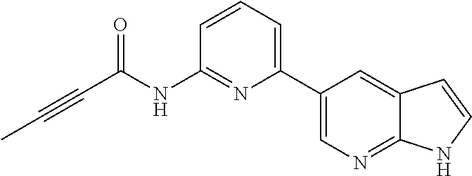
C(#CC(NC1=NC(C2=CN=C3C(=C2)C=CN3)=CC=C1)=O)C
